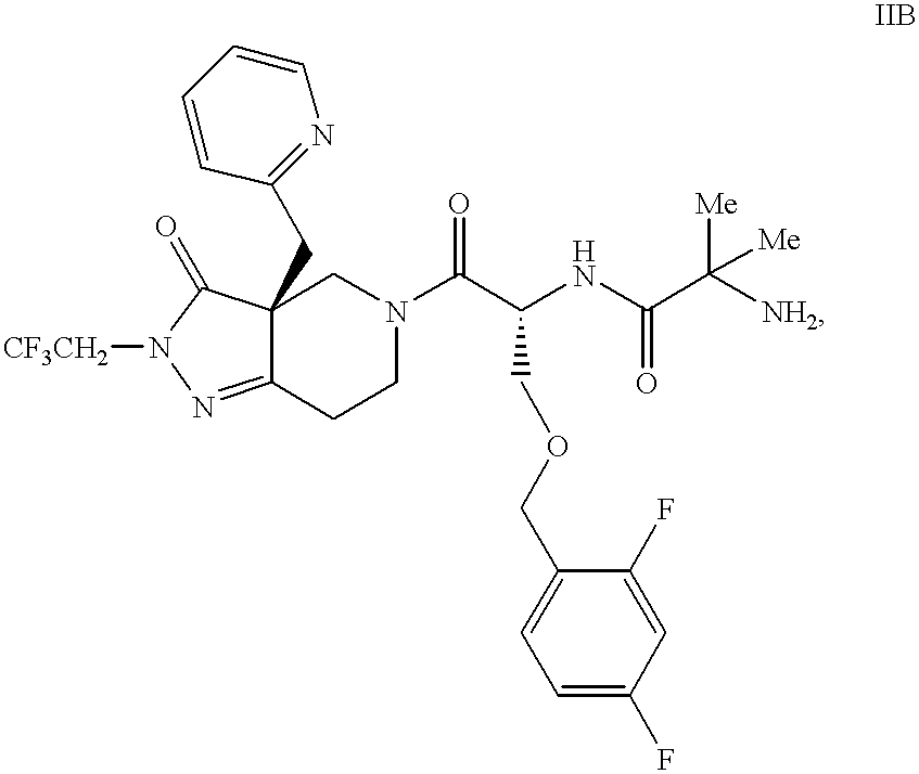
C12=NN([CF3CH2])C(=O)C1(CC1=NC=CC=C1)CN(C(C(NC(C([NH2])([Me])[Me])=O)COCC1=CC=C(F)C=C1F)=O)CC2
